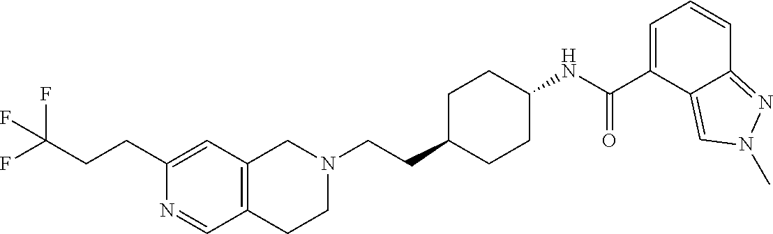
C12=C(CCN(CCC3CCC(NC(C4=CC=CC5=NN(C)C=C45)=O)CC3)C1)C=NC(CCC(F)(F)F)=C2
